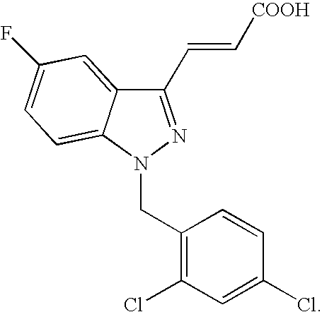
C1(C=C[COOH])=NN(CC2=C(Cl)C=C(Cl)C=C2)C2=CC=C(F)C=C12
